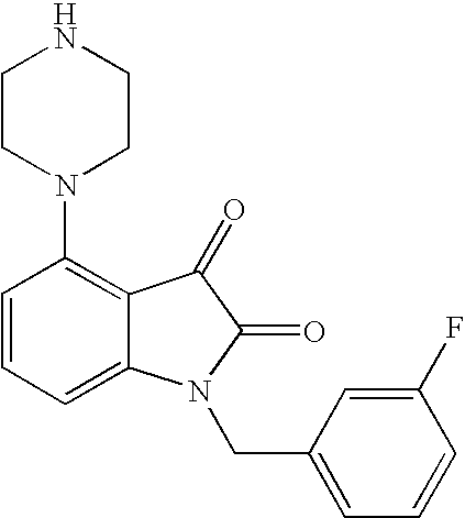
C1=CC=C2C(=C1N1CCNCC1)C(=O)C(=O)N2CC1=CC=CC(F)=C1
